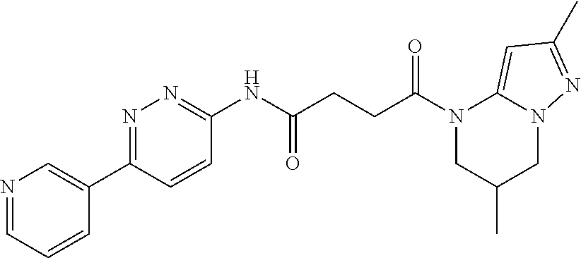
N1=CC=CC(C2=NN=C(NC(CCC(N3CC(C)CN4C3=CC(C)=N4)=O)=O)C=C2)=C1
